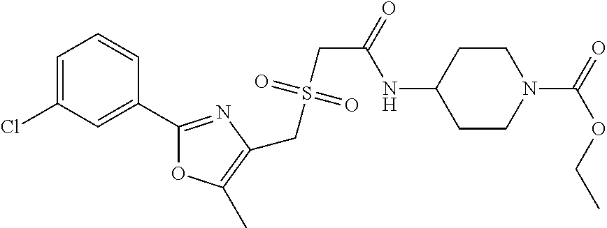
C1=C(Cl)C=C(C2=NC(CS(CC(=O)NC3CCN(C(=O)OCC)CC3)(=O)=O)=C(C)O2)C=C1
